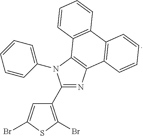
C1(C2=C(Br)SC(Br)=C2)=NC2=C(N1C1=CC=CC=C1)C1=C(C3=C2C=CC=C3)C=CC=C1
